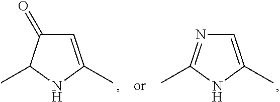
C1=C(C)NC(C)C1=O.C1=C(C)NC(C)=N1
